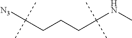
C(CCCC(NC)(C)C)([N3])(C)C
